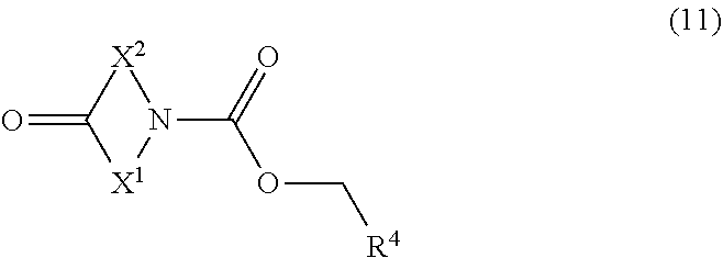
[R4]COC(=O)N1[X2]C(=O)[X1]1
